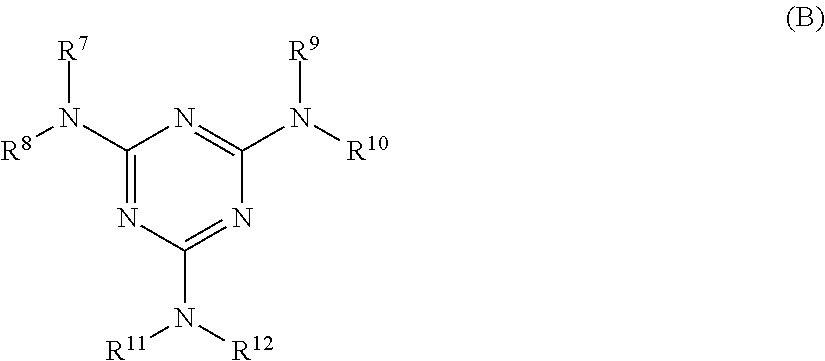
C1(N([R8])[R7])=NC(N([R12])[R11])=NC(N([R10])[R9])=N1
